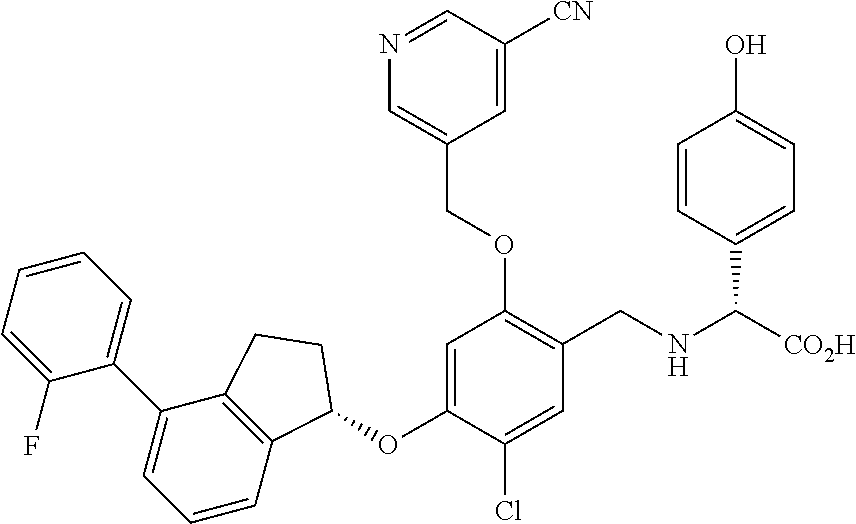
C1(F)=CC=CC=C1C1=CC=CC2=C1CCC2OC1=CC(OCC2=CN=CC([CN])=C2)=C(CNC([CO2H])C2=CC=C(O)C=C2)C=C1Cl
